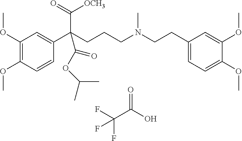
C1(OC)=C(OC)C=CC(C(CCCN(CCC2=CC=C(OC)C(OC)=C2)C)(C(=O)[OCH3])C(OC(C)C)=O)=C1.FC(C(O)=O)(F)F
